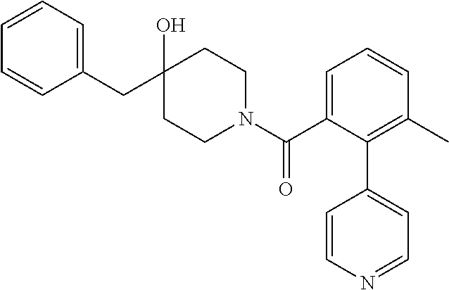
C1(CC2(O)CCN(C(C3=CC=CC(C)=C3C3=CC=NC=C3)=O)CC2)=CC=CC=C1
